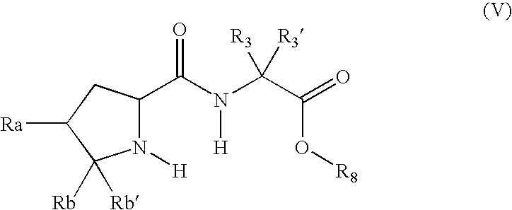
C1(C(N([H])C(C(=O)O[R8])([R3])[R3])=O)N([H])C([Rb])([Rb])C([Ra])C1
